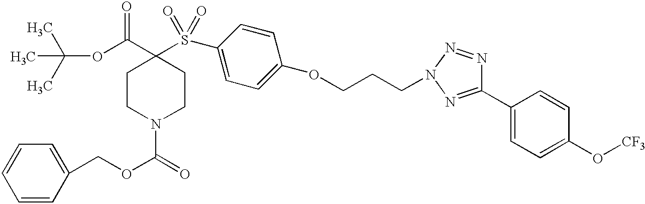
C1=CC(COC(=O)N2CCC(C(OC(C)(C)C)=O)(S(C3=CC=C(OCCCN4N=C(C5=CC=C(O[CF3])C=C5)N=N4)C=C3)(=O)=O)CC2)=CC=C1
